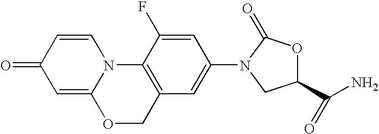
C1=C2N(C=CC1=O)C1=C(CO2)C=C(N2C(=O)OC(C(N)=O)C2)C=C1F
